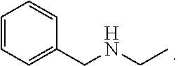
C1=CC=C(CNCC)C=C1
